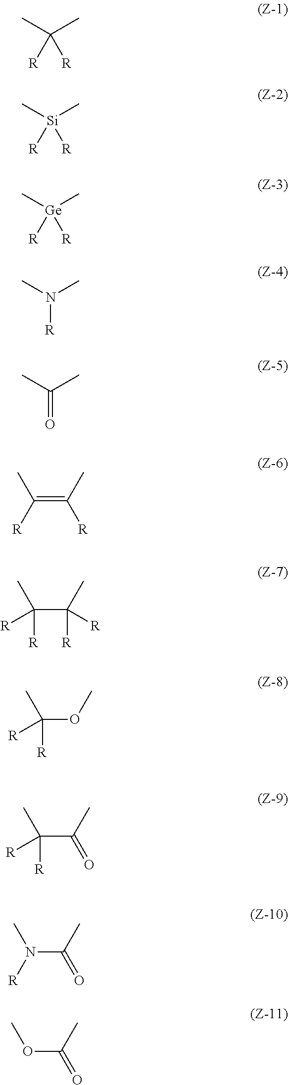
CC(C)([R])[R].C[Si](C)([R])[R].C[Ge](C)([R])[R].CN(C)[R].CC(C)=O.C(=C([R])C)(C)[R].C(C([R])([R])C)([R])(C)[R].C(OC)([R])(C)[R].C(C(C)=O)([R])(C)[R].N(C(=O)C)(C)[R].O(C(=O)C)C
